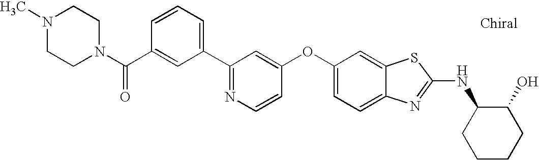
N1=C(C2=CC=CC(C(=O)N3CCN(C)CC3)=C2)C=C(OC2=CC=C3C(=C2)SC(NC2CCCCC2O)=N3)C=C1
